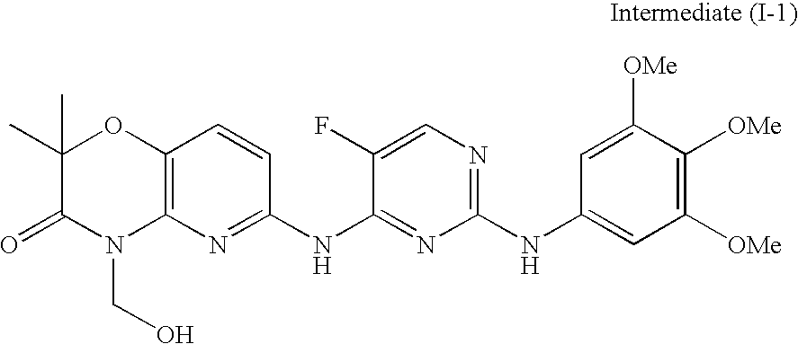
C12=C(N=C(NC3=NC(NC4=CC([OMe])=C([OMe])C([OMe])=C4)=NC=C3F)C=C1)N(CO)C(=O)C(C)(C)O2
